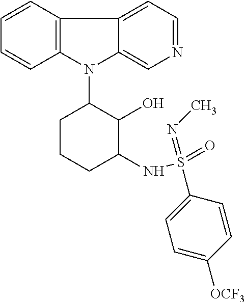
N1(C2CCCC(NS(=O)(=NC)C3=CC=C([OCF3])C=C3)C2O)C2=C(C3=CC=NC=C13)C=CC=C2
